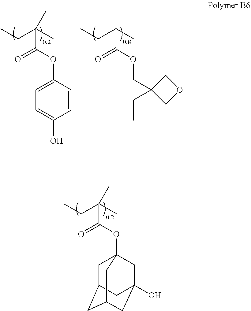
C1=C(OC(C(C)(CC)C)=O)C=CC(O)=C1.C(OC(C(C)CC)=O)C1(CC)COC1.O(C(C(C)(CC)C)=O)C12CC3CC(CC(O)(C1)C3)C2
